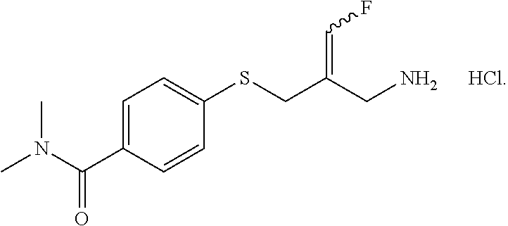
C1=C(C(N(C)C)=O)C=CC(SCC(CN)=CF)=C1.[HCl]
